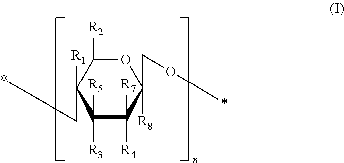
O1C([R2])C([R1])(C*)C([R5])([R3])C([R7])([R4])C1([R8])CO*
